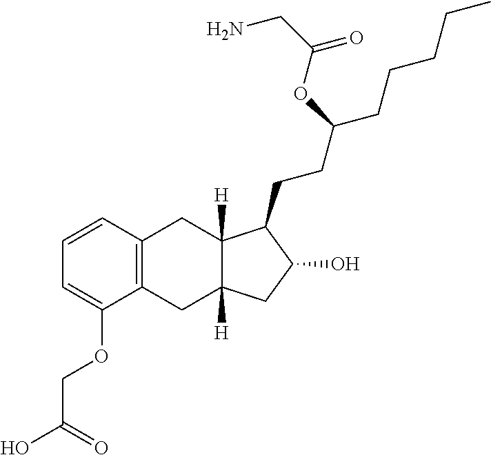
C1=CC2=C(CC3([H])C([H])(C2)C(CCC(CCCCC)OC(=O)CN)C(O)C3)C(OCC(O)=O)=C1
